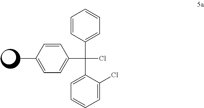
C1(C(Cl)(C2=CC=CC=C2)C2=CC=CC=C2Cl)=CC=C(C)C=C1
